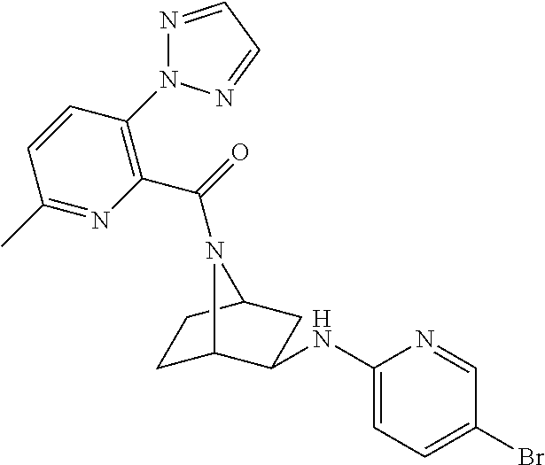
N(C1C2CCC(C1)N2C(=O)C1=C(N2N=CC=N2)C=CC(C)=N1)C1=CC=C(Br)C=N1
